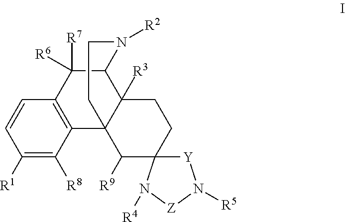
C1([R1])=C([R8])C2=C(C=C1)C([R7])([R6])C1C3([R3])C2(C([R9])C2(CC3)[Y]N([R5])[Z]N2[R4])CCN1[R2]
